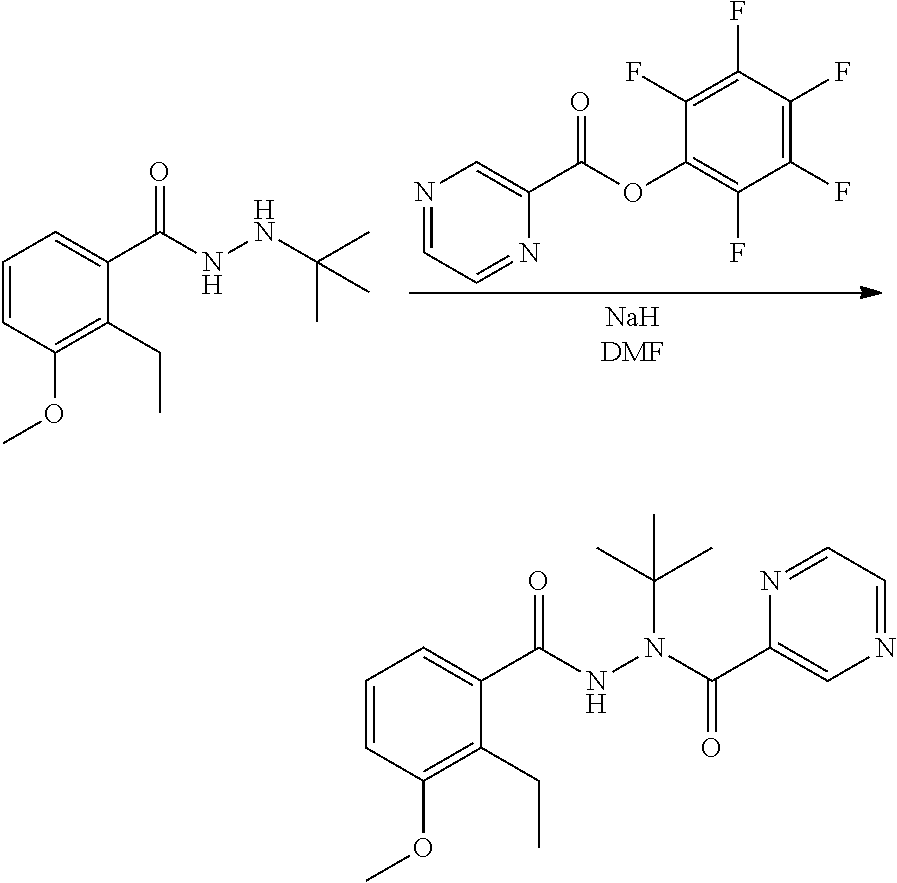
C1(F)=C(F)C(F)=C(F)C(OC(=O)C2=CN=CC=N2)=C1F.C1=CC(OC)=C(CC)C(C(=O)NNC(C)(C)C)=C1.C1=CC(OC)=C(CC)C(C(=O)NN(C(=O)C2=CN=CC=N2)C(C)(C)C)=C1
